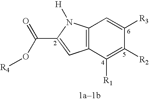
C12=C(C([R1])=C([R2])C([R3])=C1)C=C(C(=O)O[R4])N2[H]
